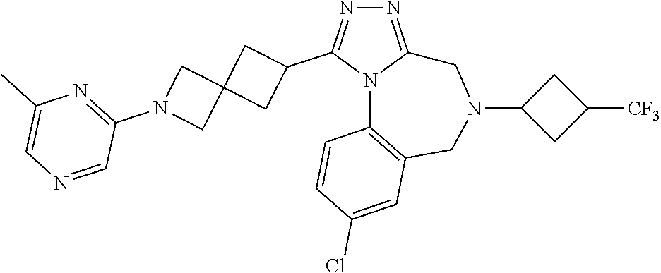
N1=C2N(C(C3CC4(C3)CN(C3=NC(C)=CN=C3)C4)=N1)C1=C(CN(C3CC([CF3])C3)C2)C=C(Cl)C=C1
